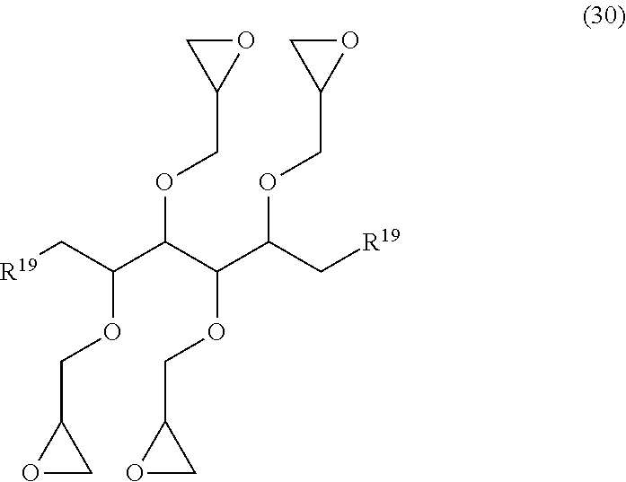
[R19]CC(C(C(C(C[R19])OCC1OC1)OCC1OC1)OCC1OC1)OCC1OC1
